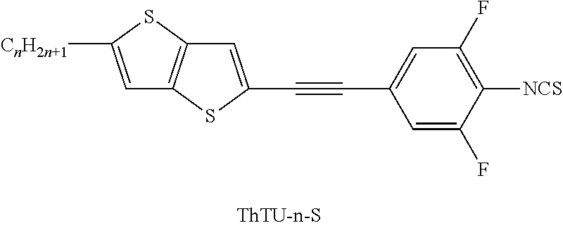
C1(C#CC2=CC3=C(C=C([CnH2n+1])S3)S2)=CC(F)=C([NCS])C(F)=C1
